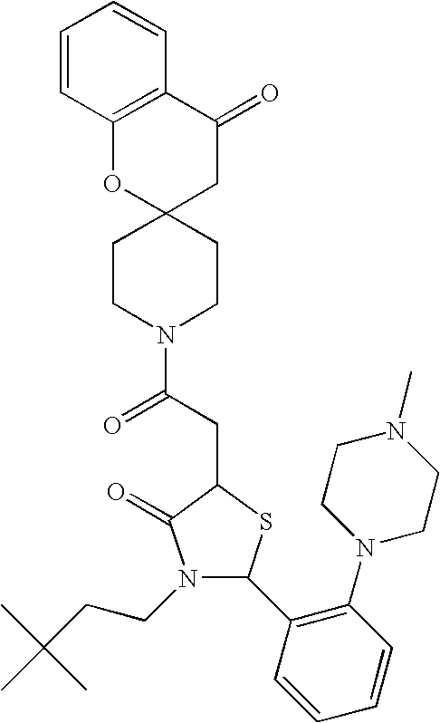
C1=CC=CC(N2CCN(C)CC2)=C1C1N(CCC(C)(C)C)C(=O)C(CC(N2CCC3(CC2)CC(=O)C2=C(O3)C=CC=C2)=O)S1
